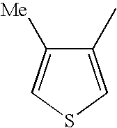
C1(C)=CSC=C1[Me]
